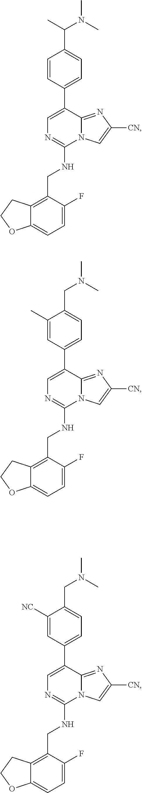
C1=C(C2=CC=C(C(N(C)C)C)C=C2)C2=NC([CN])=CN2C(NCC2=C3C(=CC=C2F)OCC3)=N1.C1=C(C2=CC=C(CN(C)C)C(C)=C2)C2=NC([CN])=CN2C(NCC2=C3C(=CC=C2F)OCC3)=N1.C1=C(C2=CC=C(CN(C)C)C([NC])=C2)C2=NC([CN])=CN2C(NCC2=C3C(=CC=C2F)OCC3)=N1
